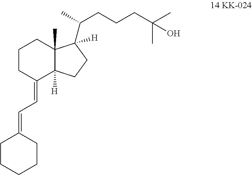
C1CC(=CC=C2CCCCC2)C2([H])C(C)(C1)C(C(C)CCCC(C)(C)O)([H])CC2
